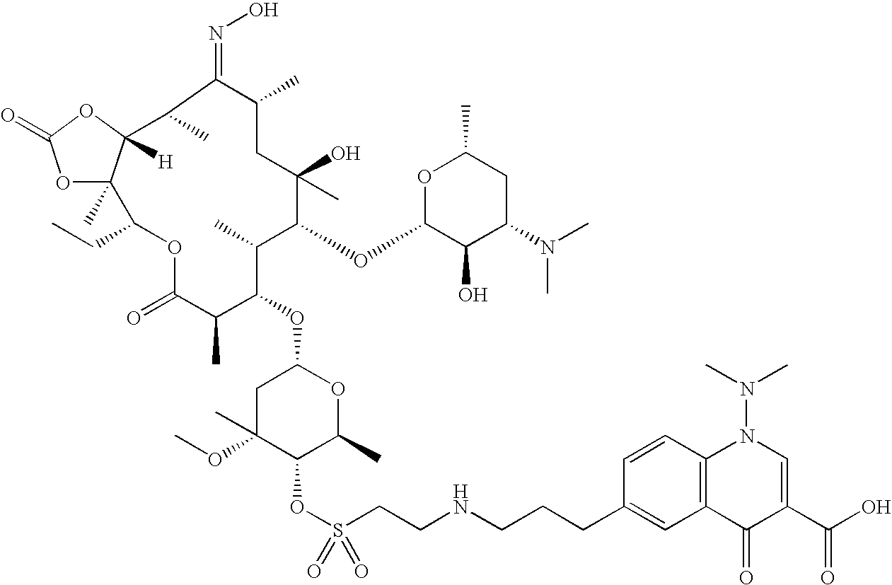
O1C(=O)C(C)C(OC2CC(OC)(C)C(OS(CCNCCCC3=CC4=C(C=C3)N(N(C)C)C=C(C(O)=O)C4=O)(=O)=O)C(C)O2)C(C)C(OC2C(O)C(N(C)C)CC(C)O2)C(C)(O)CC(C)C(=NO)C(C)C2([H])C(C)(C1CC)OC(=O)O2
